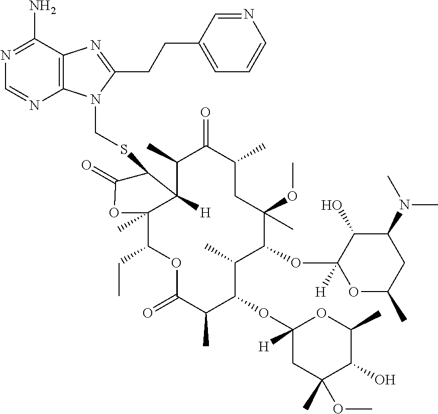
C1(N)=NC=NC2=C1N=C(CCC1=CC=CN=C1)N2CSC1C2([H])C(C)C(=O)C(C)CC(OC)(C)C(OC3([H])OC(C)CC(N(C)C)C3O)C(C)C(OC3([H])CC(C)(OC)C(O)C(C)O3)C(C)C(=O)OC(CC)C2(C)OC1=O
